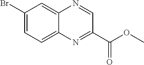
C1(Br)=CC=C2C(=C1)N=CC(C(OC)=O)=N2
